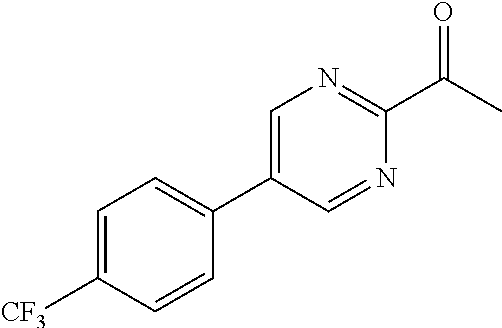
C1=C(C2=CC=C([CF3])C=C2)C=NC(C(=O)C)=N1
